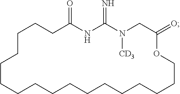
C1C(=O)NC(=N)N([CD3])CC(=O)OCCCCCCCCCCCCCCCC1
